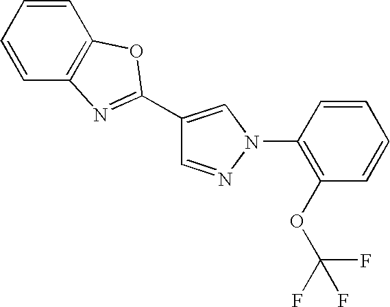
C1=NN(C2=C(OC(F)(F)F)C=CC=C2)C=C1C1=NC2=C(C=CC=C2)O1
